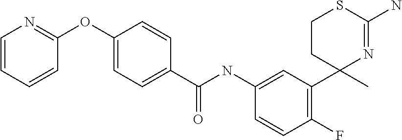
C1=C(NC(C2=CC=C(OC3=NC=CC=C3)C=C2)=O)C=CC(F)=C1C1(C)N=C(N)SCC1
